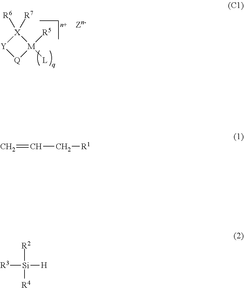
[X]1([R6])([R7])[Y][Q][M]1([R5])[L].C=CC[R1].[R2][Si]([R4])([H])[R3]
